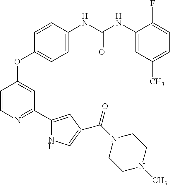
C1=C(NC(NC2=CC(C)=CC=C2F)=O)C=CC(OC2=CC(C3=CC(C(N4CCN(C)CC4)=O)=CN3)=NC=C2)=C1
